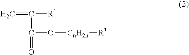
C=C([R1])C(=O)O[CnH2n][R3]
